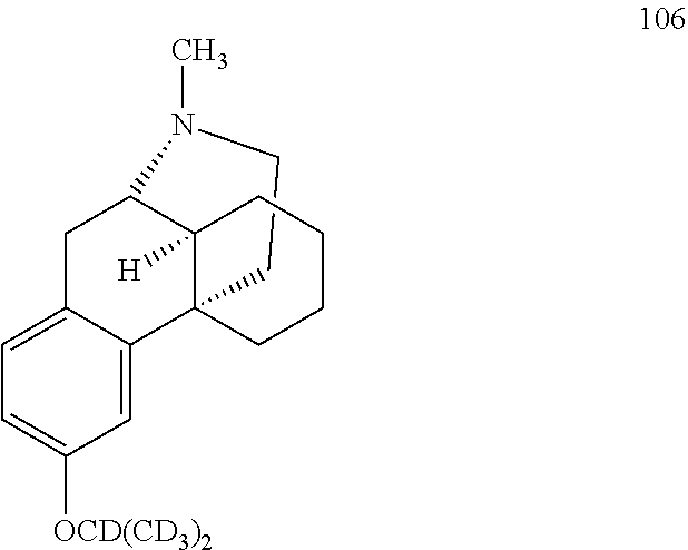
C1CN(C)C2CC3=CC=C([OCD(CD3)2])C=C3C13C2([H])CCCC3
